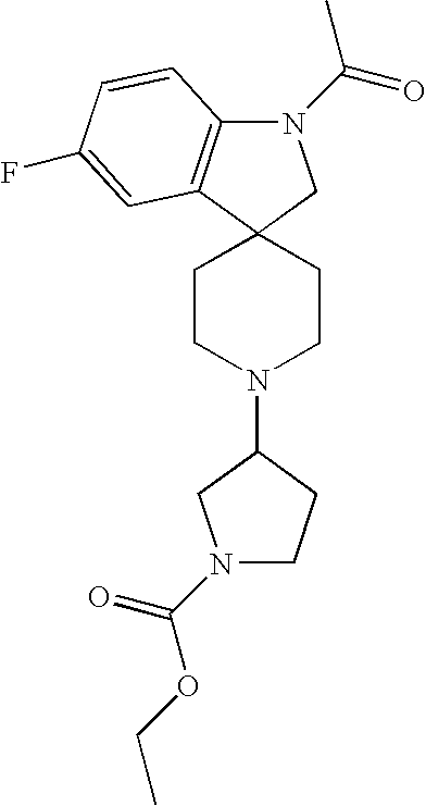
C1CN(C2CN(C(OCC)=O)CC2)CCC12CN(C(=O)C)C1=C2C=C(F)C=C1
